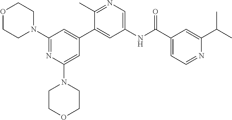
O1CCN(C2=NC(N3CCOCC3)=CC(C3=CC(NC(C4=CC=NC(C(C)C)=C4)=O)=CN=C3C)=C2)CC1
